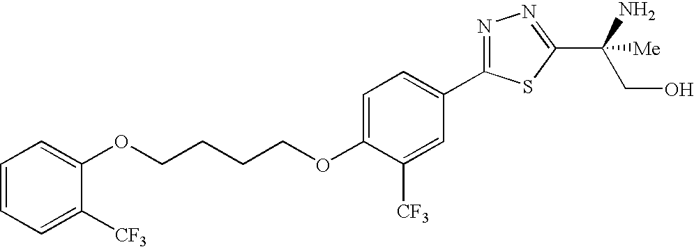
C(CCCOC1=CC=C(C2=NN=C(C(CO)([Me])N)S2)C=C1[CF3])OC1=CC=CC=C1[CF3]
